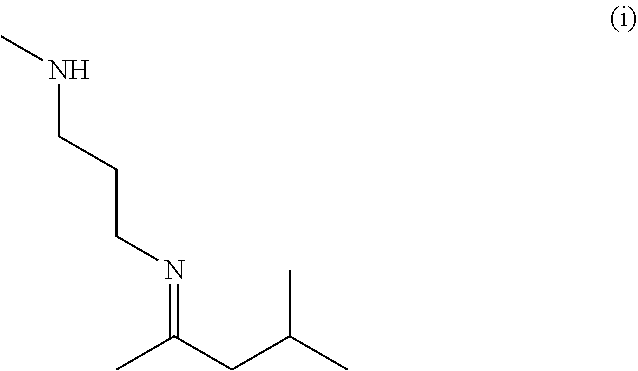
CNCCCN=C(CC(C)C)C
